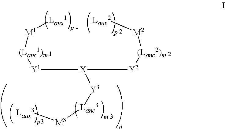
[X]([Y1][(Lanc1)m][M1][Laux1])([Y3][Lanc3][M3][Laux3])[Y2][(Lanc2)m][M2][Laux2]
